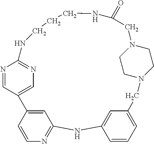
C1=CC2=CC(=N1)NC1=CC(=CC=C1)CN1CCN(CC1)CC(=O)NCCCNC1=NC=C2C=N1
